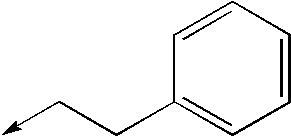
C1=CC=CC(CC->C)=C1
